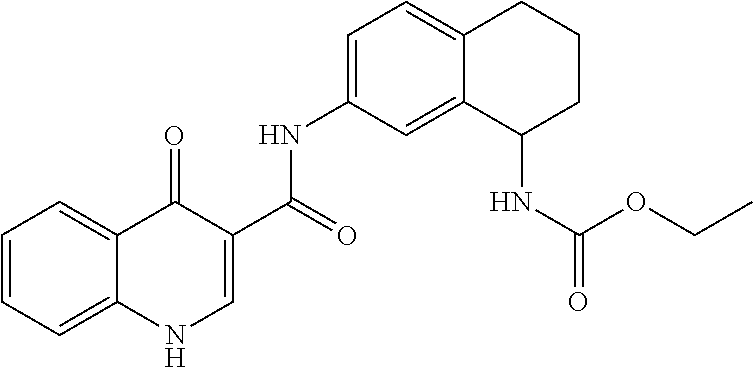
C1=CC=C2C(=C1)C(=O)C(C(=O)NC1=CC=C3C(=C1)C(NC(OCC)=O)CCC3)=CN2
